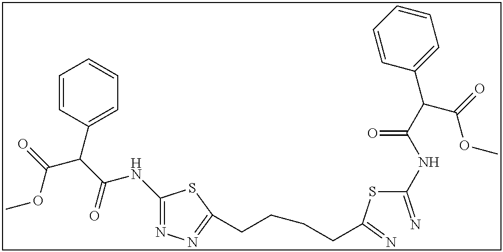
C1(NC(C(C(=O)OC)C2=CC=CC=C2)=O)=NN=C(CCCCC(SC(=N)NC(C(C2=CC=CC=C2)C(=O)OC)=O)=N)S1
